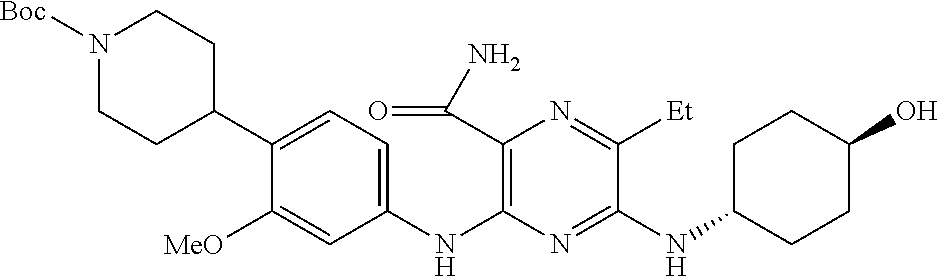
C1(NC2=C(C(N)=O)N=C([Et])C(NC3CCC(O)CC3)=N2)=CC=C(C2CCN([Boc])CC2)C([MeO])=C1
